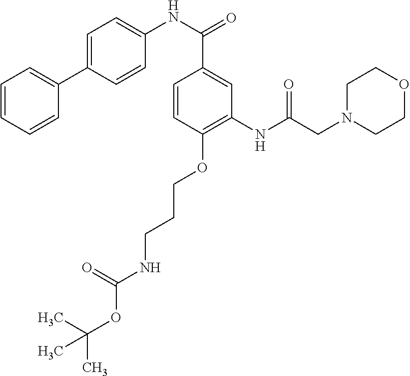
C1=CC=CC(C2=CC=C(NC(=O)C3=CC(NC(CN4CCOCC4)=O)=C(OCCCNC(OC(C)(C)C)=O)C=C3)C=C2)=C1
